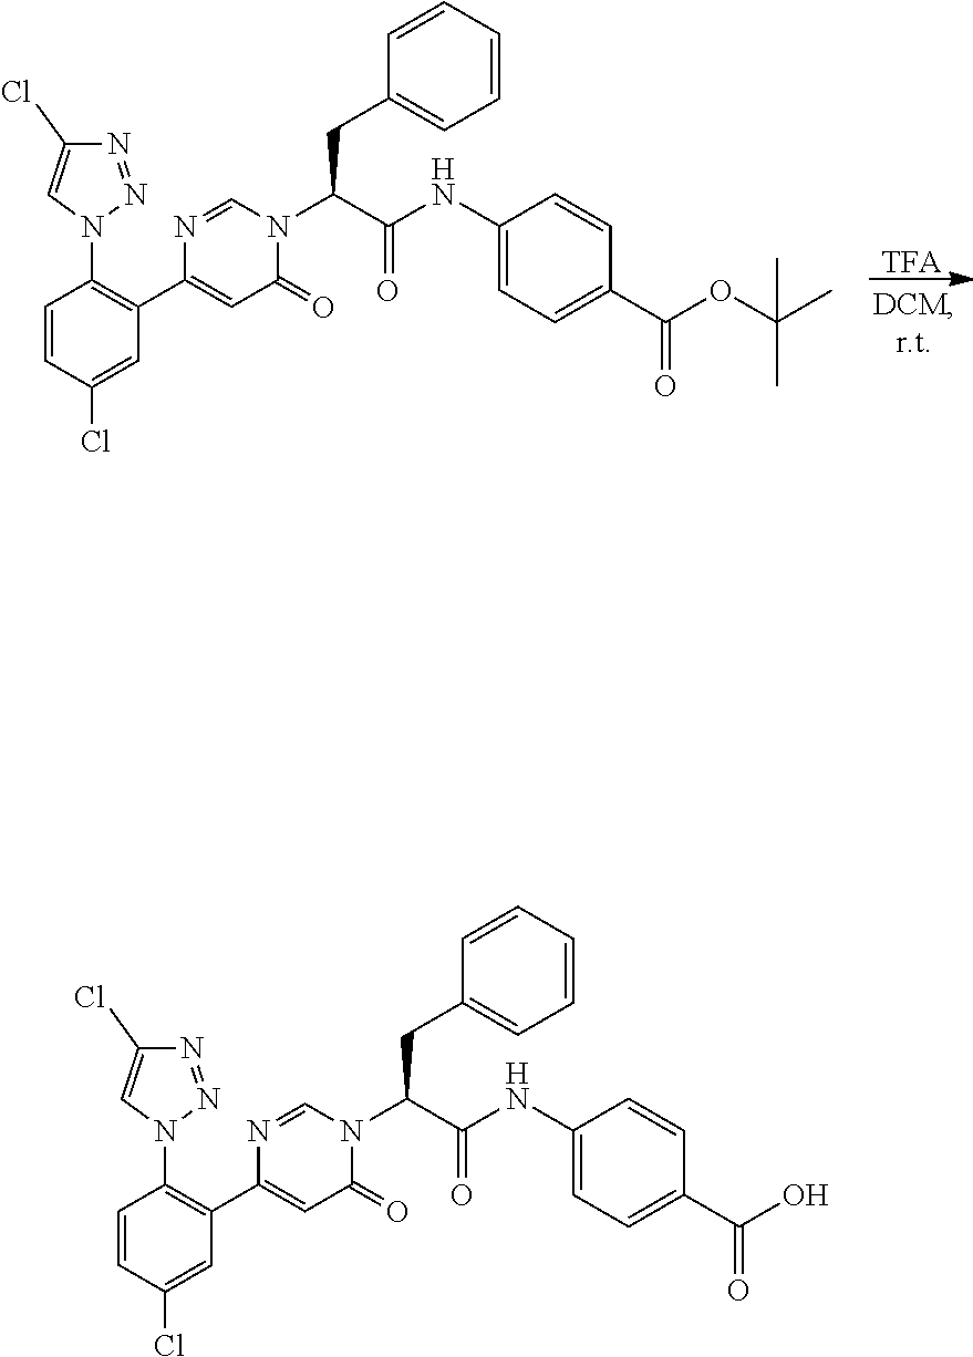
[TFA].C1=CC(Cl)=CC(C2=CC(=O)N(C(C(NC3=CC=C(C(OC(C)(C)C)=O)C=C3)=O)CC3=CC=CC=C3)C=N2)=C1N1N=NC(Cl)=C1.C1=CC(Cl)=CC(C2=CC(=O)N(C(C(NC3=CC=C(C(O)=O)C=C3)=O)CC3=CC=CC=C3)C=N2)=C1N1N=NC(Cl)=C1
